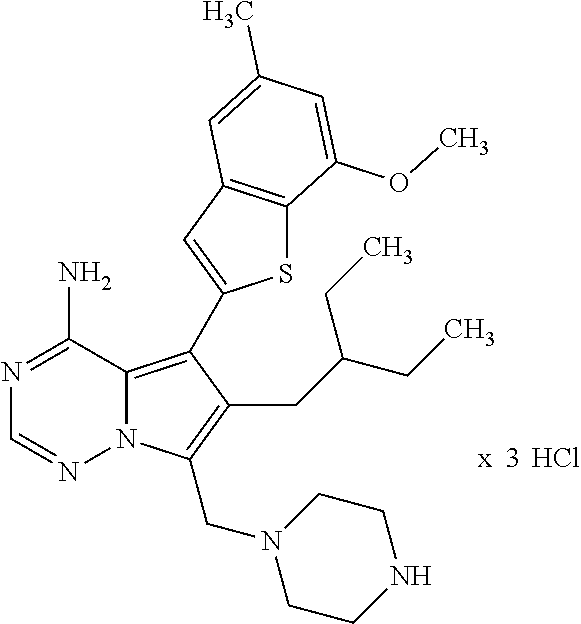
Cl.N12C(=C(C3=CC4=C(S3)C(OC)=CC(C)=C4)C(CC(CC)CC)=C1CN1CCNCC1)C(N)=NC=N2
